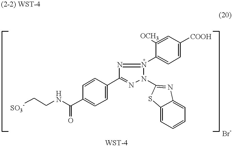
[SO3-]CCNC(C1=CC=C(C2=NN(C3=NC4=CC=CC=C4S3)N(C3=CC=C([COOH])C=C3[OCH3])=N2)C=C1)=O
